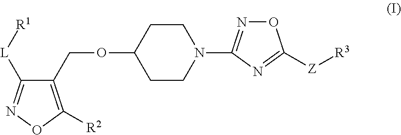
C1(COC2CCN(C3=NOC([Z][R3])=N3)CC2)=C([R2])ON=C1[L][R1]
